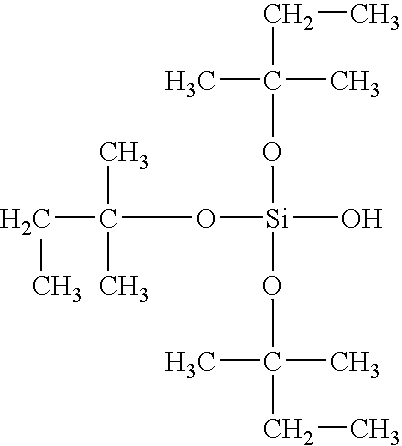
C(C(C)(C)O[Si](OC(C)(CC)C)(O)OC(C)(CC)C)C
